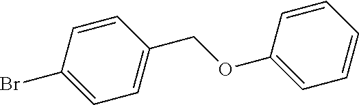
BrC1=CC=C(COC2=CC=CC=C2)C=C1
